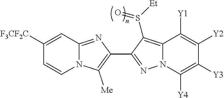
N12C(=NC(C3=NN4C(=C3S([Et])=O)C([Y1])=C([Y2])C([Y3])=C4[Y4])=C1[Me])C=C([F3CF2C])C=C2
